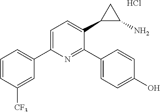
C1=CC([CF3])=CC(C2=CC=C(C3C(N)C3)C(C3=CC=C(O)C=C3)=N2)=C1.Cl
